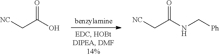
O=C(O)C[NC].O=C(NC[Ph])C[NC]
